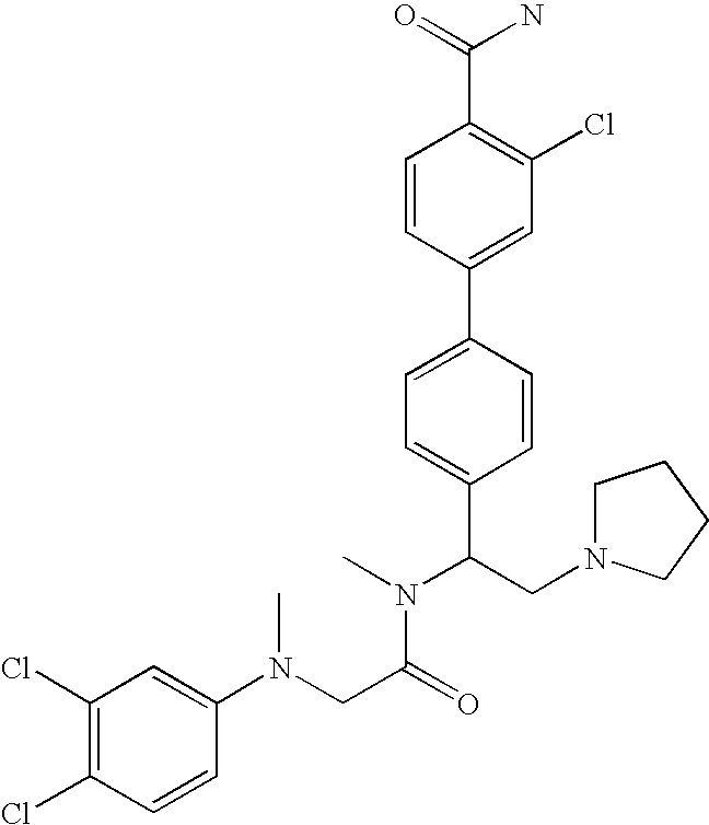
C1=CC(C2=CC=C(C(CN3CCCC3)N(C)C(CN(C3=CC(Cl)=C(Cl)C=C3)C)=O)C=C2)=CC(Cl)=C1C(=O)N
